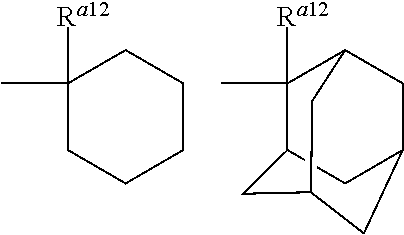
C1([Ra12])(C)C2CC3CC(CC1C3)C2.C1([Ra12])(C)CCCCC1
